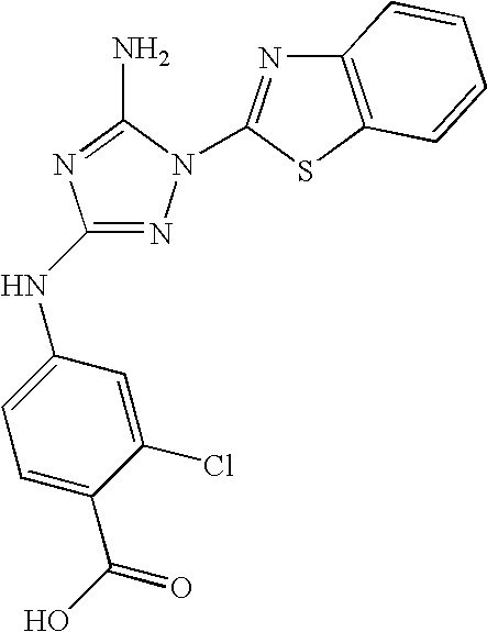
N1=C(NC2=CC=C(C(=O)O)C(Cl)=C2)N=C(N)N1C1=NC2=C(S1)C=CC=C2
